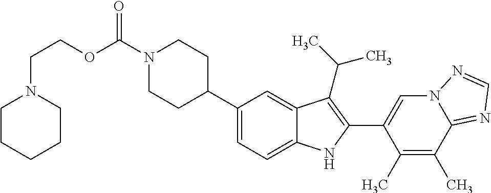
C(=O)(N1CCC(C2=CC=C3C(=C2)C(C(C)C)=C(C2=CN4C(=NC=N4)C(C)=C2C)N3)CC1)OCCN1CCCCC1
